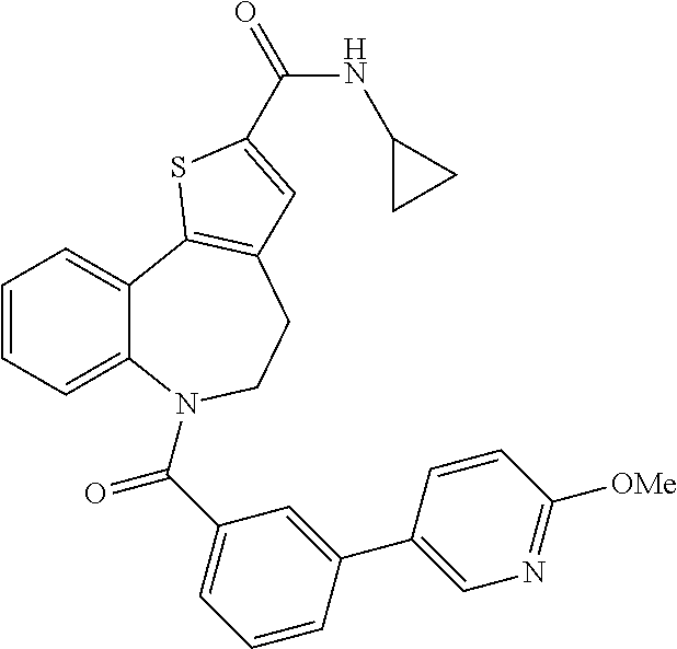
C1=CC=C2C(=C1)C1=C(CCN2C(C2=CC=CC(C3=CN=C([OMe])C=C3)=C2)=O)C=C(C(=O)NC2CC2)S1
